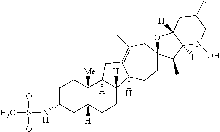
C1C(NS(=O)(=O)C)CC2([H])C([Me])(C1)C1([H])C([H])(CC2)C2([H])C(=C(C)CC3(OC4([H])C([H])(C3C)N(O)CC(C)C4)CC2)C1
